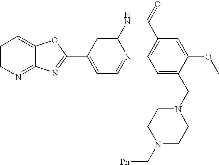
C12=NC=CC=C1OC(C1=CC=NC(NC(=O)C3=CC=C(CN4CCN(C[Ph])CC4)C(OC)=C3)=C1)=N2
